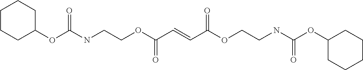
C1(OC(NCCOC(C=CC(OCCNC(OC2CCCCC2)=O)=O)=O)=O)CCCCC1
